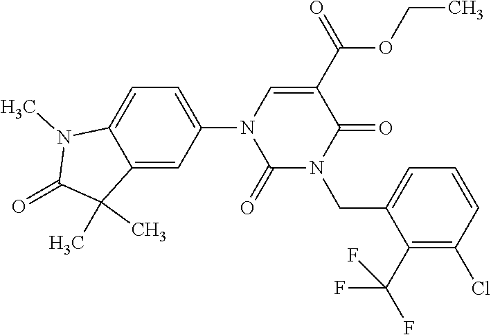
C12=CC(N3C(=O)N(CC4=CC=CC(Cl)=C4C(F)(F)F)C(=O)C(C(OCC)=O)=C3)=CC=C1N(C)C(=O)C2(C)C
